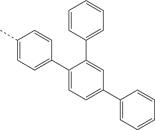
C1(C2=CC=C(C)C=C2)=CC=C(C2=CC=CC=C2)C=C1C1=CC=CC=C1
